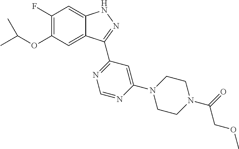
C1(F)=C(OC(C)C)C=C2C(=C1)NN=C2C1=NC=NC(N2CCN(C(=O)COC)CC2)=C1
